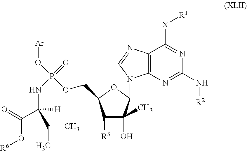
C12=C(N=C(N[R2])N=C1[X][R1])N(C1C(O)(C)C([R3])C(COP(O[Ar])(=O)NC(C(O[R6])=O)(C(C)C)[H])O1)C=N2
